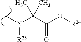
CN(C(C(O[R24])=O)(C)C)[R23]
